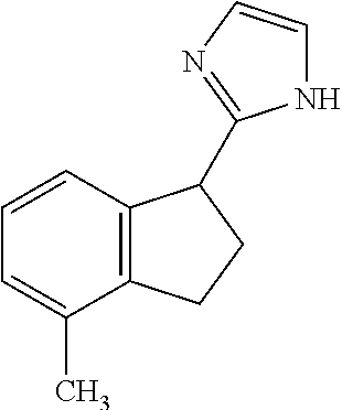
C1=CC2=C(C(C)=C1)CCC2C1=NC=CN1
